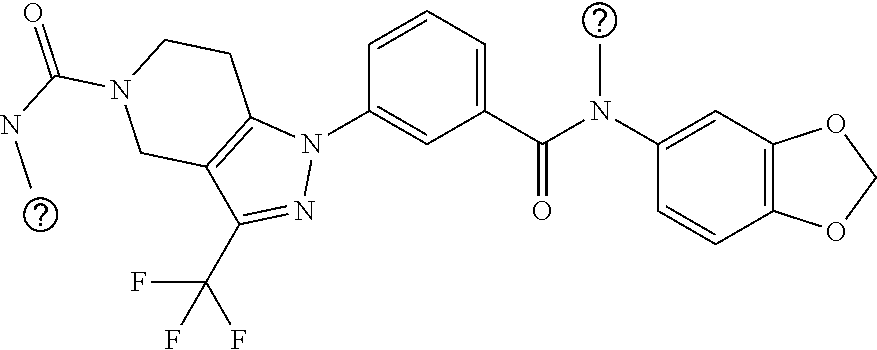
C1(N(C(C2=CC=CC(N3C4=C(C(C(F)(F)F)=N3)CN(C(NC)=O)CC4)=C2)=O)C)=CC2=C(C=C1)OCO2
